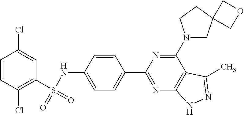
C1(S(NC2=CC=C(C3=NC4=C(C(N5CC6(CC5)COC6)=N3)C(C)=NN4)C=C2)(=O)=O)=C(Cl)C=CC(Cl)=C1
